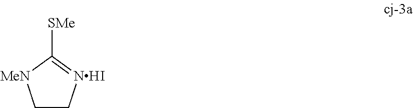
C1C[NHI]=C([SMe])[MeN]1
